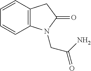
C1=CC2=C(C=C1)CC(=O)N2CC(=O)N
